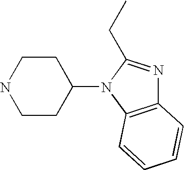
C1CC(N2C3=C(N=C2CC)C=CC=C3)CCN1
